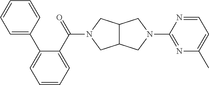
C12C(CN(C(C3=CC=CC=C3C3=CC=CC=C3)=O)C1)CN(C1=NC(C)=CC=N1)C2
